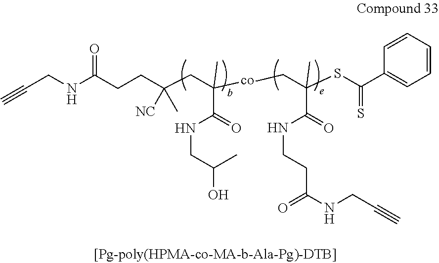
C(CNC(CCC(CC([co]CC(SC(C1=CC=CC=C1)=S)(C(=O)NCCC(NCC#C)=O)C)(C(=O)NCC(O)C)C)([NC])C)=O)#C
